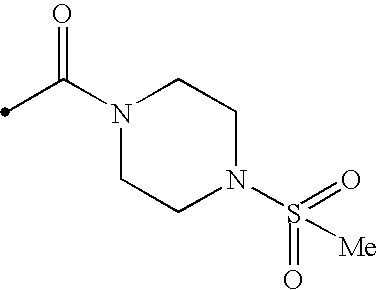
N1(C(=O)C)CCN(S(=O)(=O)[Me])CC1
